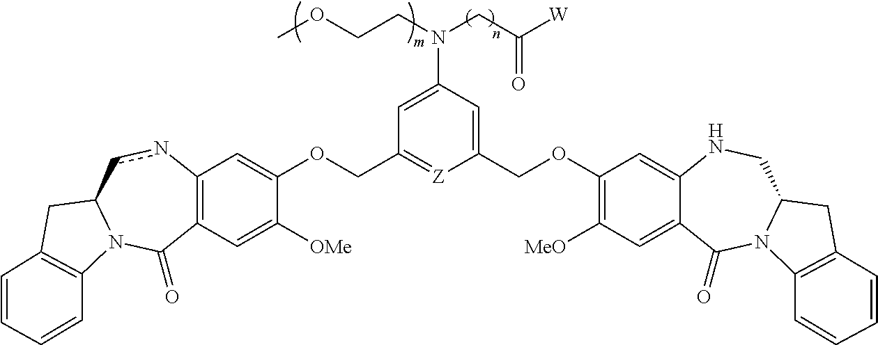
C12=C(C=C([OMe])C(OCC3=[Z]C(COC4=C([MeO])C=C5C(=C4)NCC4N(C5=O)C5=C(C4)C=CC=C5)=CC(N(CC([W])=O)CCOC)=C3)=C1)C(=O)N1C(cn2)CC2=C1C=CC=C2
